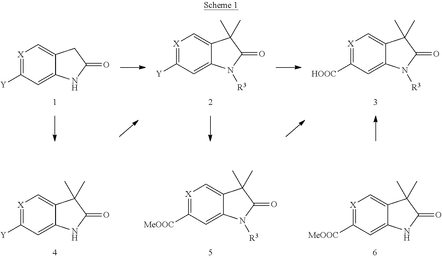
[X]1=C([Y])C=C2C(=C1)C(C)(C)C(=O)N2[R3].[X]1=C([Y])C=C2C(=C1)CC(=O)N2.[X]1=C([HOOC])C=C2C(=C1)C(C)(C)C(=O)N2[R3].[X]1=C([Y])C=C2C(=C1)C(C)(C)C(=O)N2.[X]1=C([MeOOC])C=C2C(=C1)C(C)(C)C(=O)N2[R3].[X]1=C([MeOOC])C=C2C(=C1)C(C)(C)C(=O)N2
